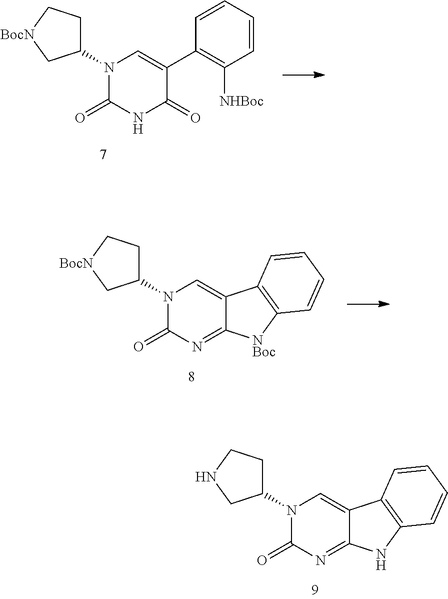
C1(N2C(=O)NC(=O)C(C3=C([NHBoc])C=CC=C3)=C2)CC[BocN]C1.C1(N2C(=O)N=C3C(=C2)C2=C([NBoc]3)C=CC=C2)CC[BocN]C1.C1(N2C(=O)N=C3C(=C2)C2=C(N3)C=CC=C2)CCNC1
